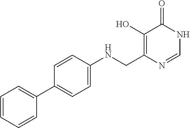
C1=C(C2=CC=CC=C2)C=CC(NCC2=C(O)C(=O)NC=N2)=C1
